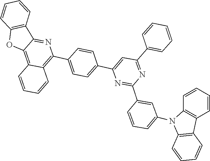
C12=C(C=CC=C1)C1=C(N2C2=CC=CC(C3=NC(C4=CC=C(C5=C6C(=C7C(=N5)C5=C(C=CC=C5)O7)C=CC=C6)C=C4)=CC(C4=CC=CC=C4)=N3)=C2)C=CC=C1
